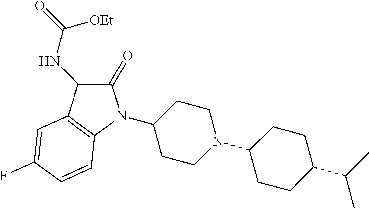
C1(N2C(=O)C(NC(=O)[OEt])C3=C2C=CC(F)=C3)CCN(C2CCC(C(C)C)CC2)CC1
